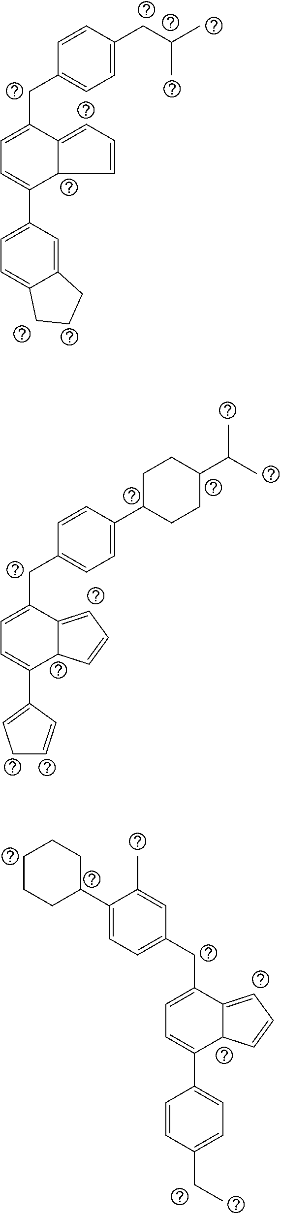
C1=C(CC(C)C)C=CC(CC2=CC=C(C3=CC=C4C(=C3)CCC4)C3C2=CC=C3)=C1.C1C(C2=CC=C(CC3=CC=C(C4=CCC=C4)C4C3=CC=C4)C=C2)CCC(C(C)C)C1.C1C(C2=CC=C(CC3=CC=C(C4=CC=C(CC)C=C4)C4C3=CC=C4)C=C2C)CCCC1
